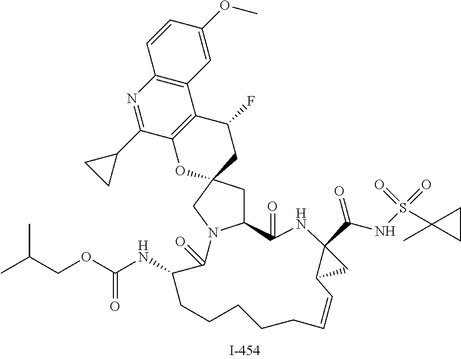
C1(=O)NC2(C(NS(=O)(=O)C3(C)CC3)=O)C(C2)C=CCCCCCC(NC(OCC(C)C)=O)C(=O)N2C1CC1(CC(F)C3=C(O1)C(C1CC1)=NC1=C3C=C(OC)C=C1)C2
